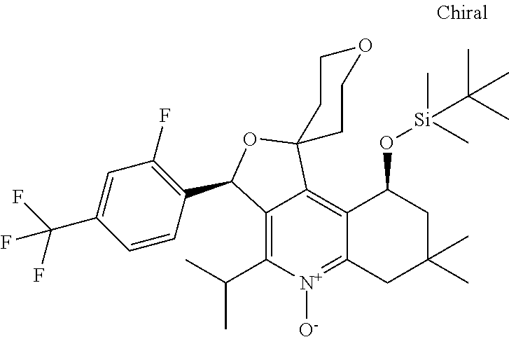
C12=C(C(C)C)[N+]([O-])=C3C(=C1C1(OC2C2=C(F)C=C(C(F)(F)F)C=C2)CCOCC1)C(O[Si](C)(C)C(C)(C)C)CC(C)(C)C3
